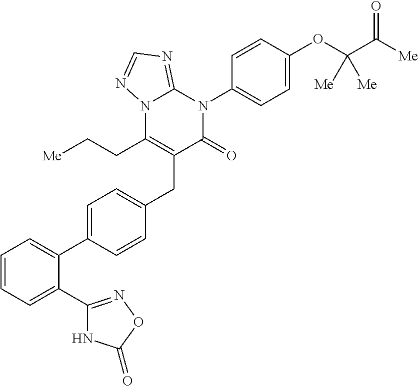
C1=CC=C(C2=NOC(=O)N2)C(C2=CC=C(CC3=C(CC[Me])N4C(=NC=N4)N(C4=CC=C(OC(C([Me])=O)([Me])[Me])C=C4)C3=O)C=C2)=C1
